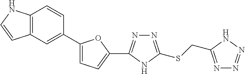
C1(C2=NN=C(SCC3=NN=NN3)N2)=CC=C(C2=CC3=C(C=C2)NC=C3)O1
